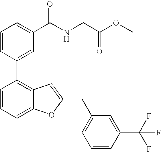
C1=CC(C2=C3C(=CC=C2)OC(CC2=CC=CC(C(F)(F)F)=C2)=C3)=CC(C(NCC(OC)=O)=O)=C1
